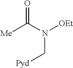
C(N(C([Me])=O)[OEt])[Pyd]
